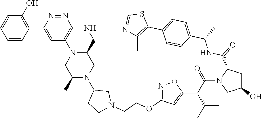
N1=NC(C2=C(O)C=CC=C2)=CC2=C1NCC1N2CC(C)N(C2CCN(CCOC3=NOC(C(C(N4CC(O)CC4C(NC(C4=CC=C(C5=C(C)N=CS5)C=C4)C)=O)=O)C(C)C)=C3)C2)C1
